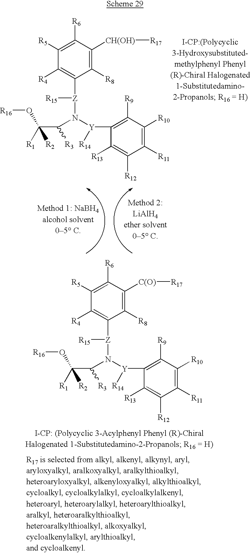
C1([R5])=C([R6])C([CH(OH)][R17])=C([R8])C([Z]([R15])N([Y](C2=C([R9])C([R10])=C([R11])C([R12])=C2[R13])[R14])C(C(O[R16])([R2])[R1])[R3])=C1[R4].C1([R5])=C([R6])C([C(O)][R17])=C([R8])C([Z]([R15])N([Y](C2=C([R9])C([R10])=C([R11])C([R12])=C2[R13])[R14])C(C(O[R16])([R2])[R1])[R3])=C1[R4]
